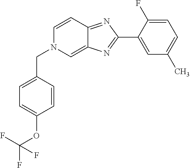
C1(C2=NC3=CN(CC4=CC=C(OC(F)(F)F)C=C4)C=CC3=N2)=CC(C)=CC=C1F
